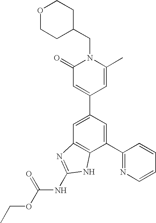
C1=C(C2=CC(=O)N(CC3CCOCC3)C(C)=C2)C=C(C2=NC=CC=C2)C2=C1N=C(NC(OCC)=O)N2
